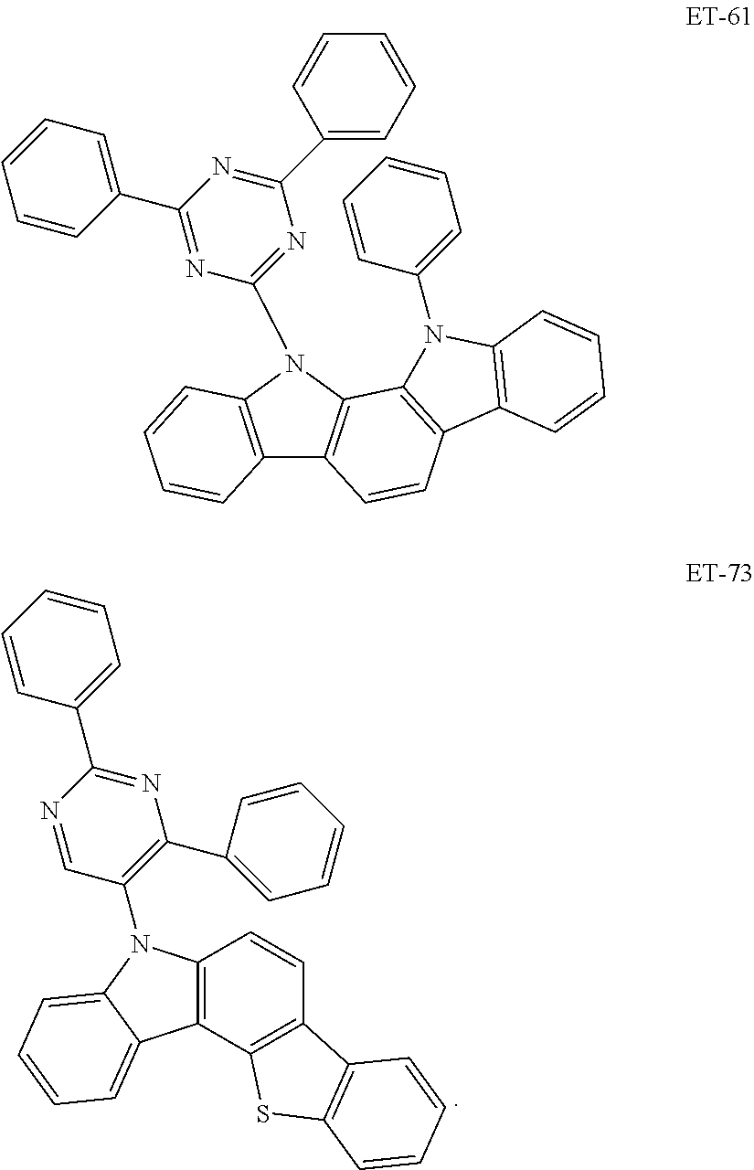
C12=C(C3=C(C=C1)C1=C(S3)C=CC=C1)C1=CC=CC=C1N2C1=C(C2=CC=CC=C2)N=C(C2=CC=CC=C2)N=C1.C12=C(N(C3=NC(C4=CC=CC=C4)=NC(C4=CC=CC=C4)=N3)C3=C1C=CC1=C3N(C3=CC=CC=C3)C3=C1C=CC=C3)C=CC=C2
